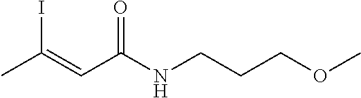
CC(=CC(NCCCOC)=O)I
